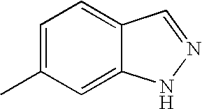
C1=C2C(=CC(C)=C1)NN=C2
